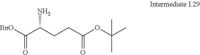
[BnO]C(C(CCC(OC(C)(C)C)=O)N)=O
